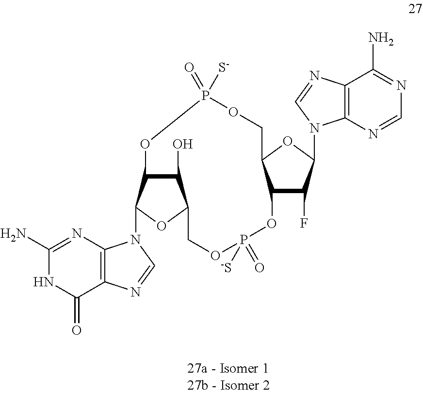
C12=C(N=C(N)NC1=O)N(C1C3C(O)C(O1)COP([-S])(=O)OC1C(OC(N4C5=C(C(N)=NC=N5)N=C4)C1F)COP(=O)([S-])O3)C=N2
